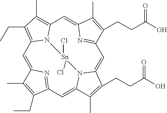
C1=C2N=C(C=C3N4C(=CC5=NC(=CC6=C(C)C(CC)=C1N6[Sn]4(Cl)Cl)C(C)=C5CCC(O)=O)C(CCC(O)=O)=C3C)C(CC)=C2C
